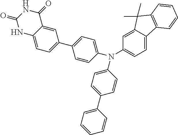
C1(=O)NC2=CC=C(C3=CC=C(N(C4=CC=C5C(=C4)C(C)(C)C4=C5C=CC=C4)C4=CC=C(C5=CC=CC=C5)C=C4)C=C3)C=C2C(=O)N1
